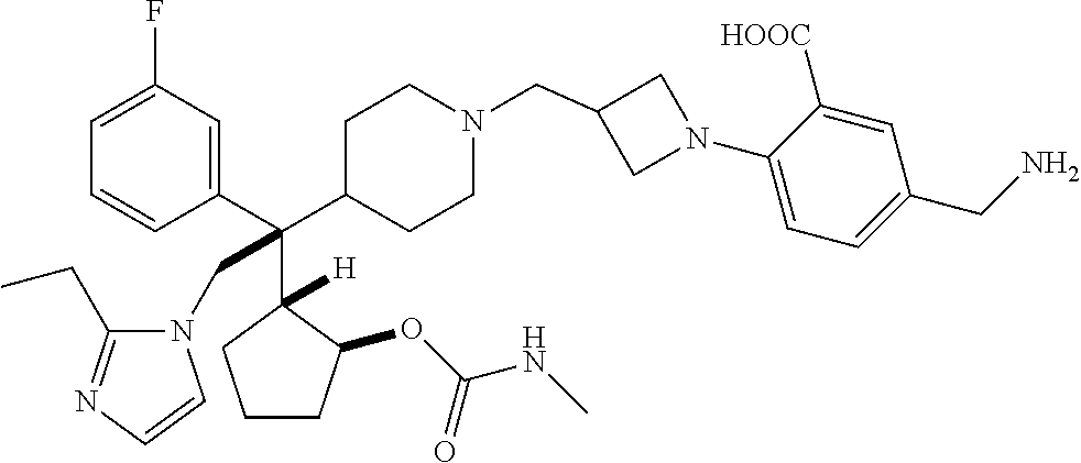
C1=C(F)C=C(C(C2CCN(CC3CN(C4=CC=C(CN)C=C4[HOOC])C3)CC2)(C2([H])C(OC(NC)=O)CCC2)CN2C(CC)=NC=C2)C=C1
